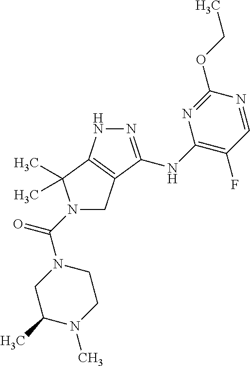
N1(C(=O)N2CC(C)N(C)CC2)CC2=C(C1(C)C)NN=C2NC1=C(F)C=NC(OCC)=N1
